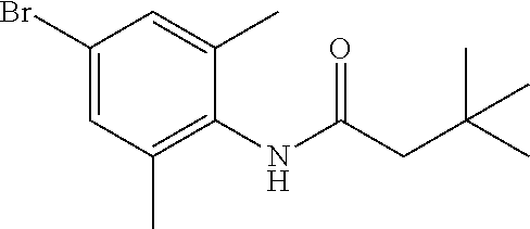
C1(Br)=CC(C)=C(NC(=O)CC(C)(C)C)C(C)=C1
